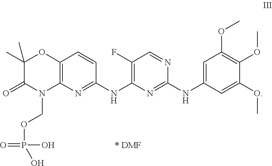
C1(F)=C(NC2=NC3=C(C=C2)OC(C)(C)C(=O)N3COP(O)(O)=O)N=C(NC2=CC(OC)=C(OC)C(OC)=C2)N=C1.[* DMF]
